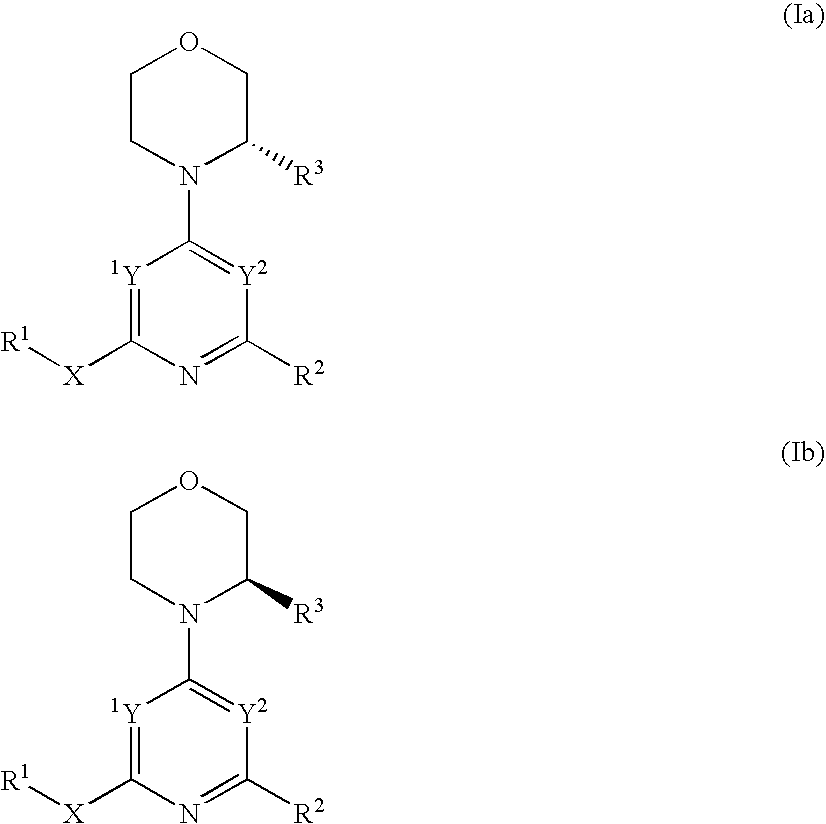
C1CN(C2=[Y2]C([R2])=NC([X][R1])=[1Y]2)C([R3])CO1.C1CN(C2=[Y2]C([R2])=NC([X][R1])=[1Y]2)C([R3])CO1
